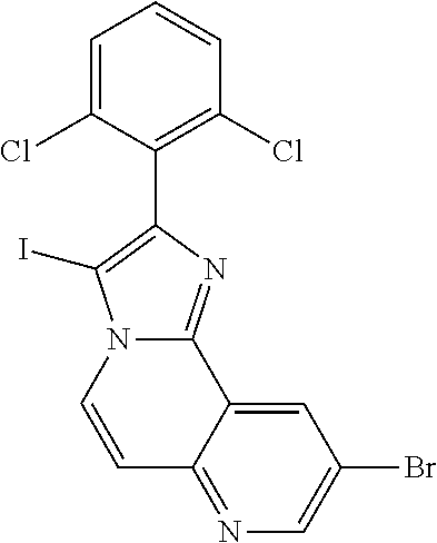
N1=C2C(=CC(Br)=C1)C1=NC(C3=C(Cl)C=CC=C3Cl)=C(I)N1C=C2
